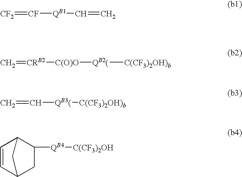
C1=CC2CC([QB4][C(CF3)2OH])C1C2.[QB3(]([C(CF3)2OH)b])C=C.[C(O)O]([CRB2]=C)[QB2(][C(CF3)2OH)b].[CF2]=[CF][QB1]C=C
